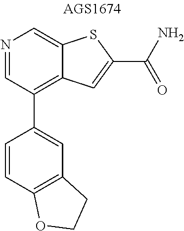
N1=CC(C2=CC3=C(C=C2)OCC3)=C2C(=C1)SC(C(N)=O)=C2
